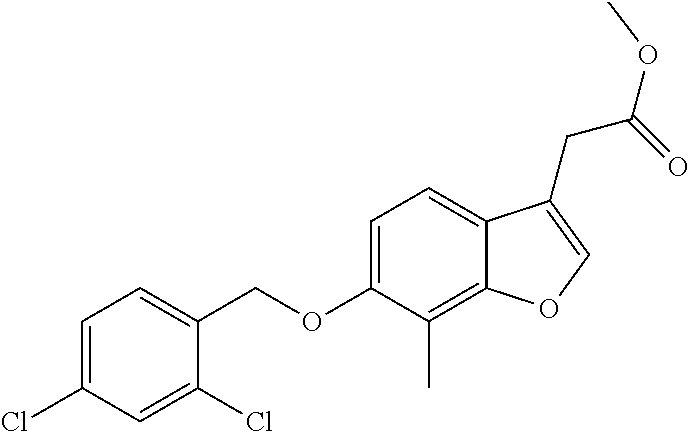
C1=C(Cl)C=C(Cl)C(COC2=CC=C3C(=C2C)OC=C3CC(=O)OC)=C1
